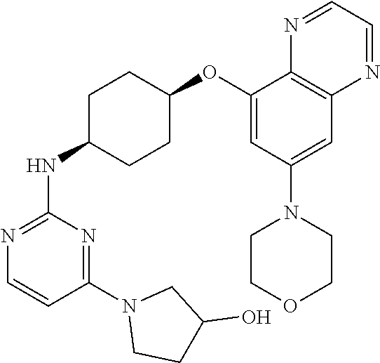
C1(NC2CCC(OC3=CC(N4CCOCC4)=CC4=C3N=CC=N4)CC2)=NC=CC(N2CCC(O)C2)=N1
